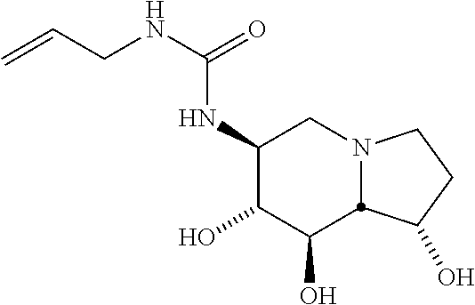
C1(NC(NCC=C)=O)C(O)C(O)C2N(C1)CCC2O
